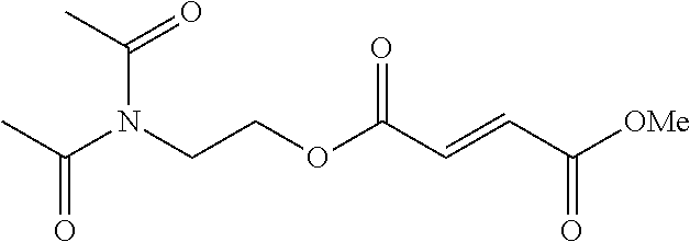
N(CCOC(C=CC([OMe])=O)=O)(C(C)=O)C(C)=O
